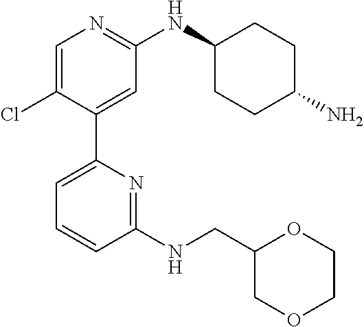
C1=C(Cl)C(C2=CC=CC(NCC3COCCO3)=N2)=CC(NC2CCC(N)CC2)=N1
